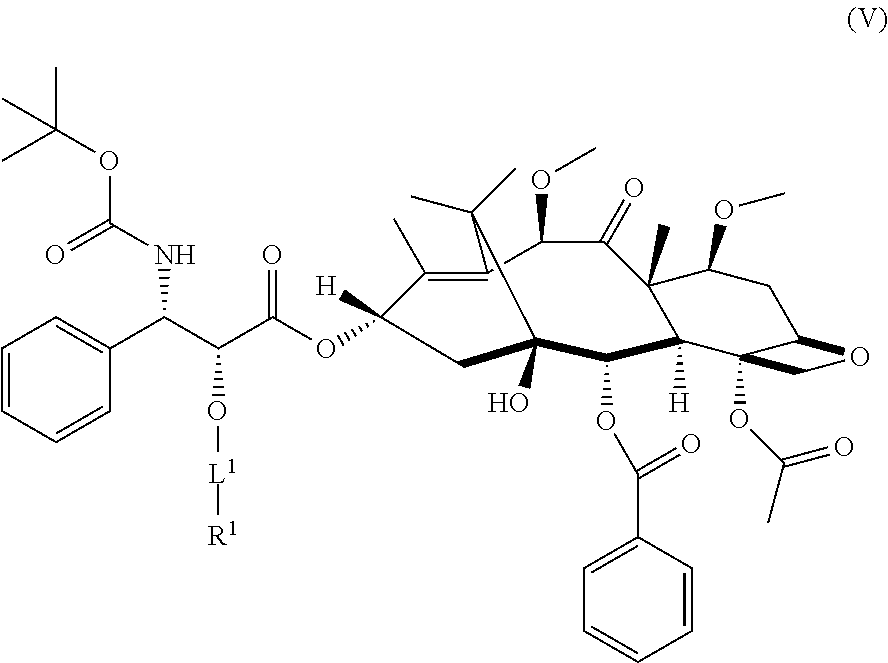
O(C(C(C1=CC=CC=C1)NC(OC(C)(C)C)=O)C(=O)OC1([H])C(C)=C2C(OC)C(=O)C3(C)C(OC)CC4C(OC(C)=O)(C3([H])C(OC(C3=CC=CC=C3)=O)C(O)(C1)C2(C)C)CO4)[L1][R1]
